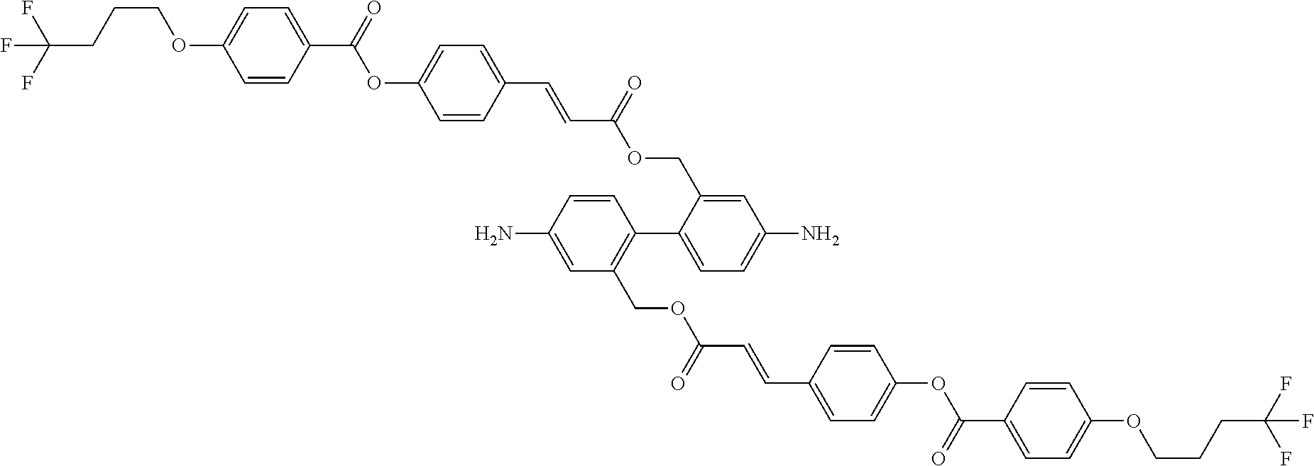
FC(F)(F)CCCOC1=CC=C(C(=O)OC2=CC=C(C=CC(=O)OCC3=CC(N)=CC=C3C3=C(COC(C=CC4=CC=C(OC(C5=CC=C(OCCCC(F)(F)F)C=C5)=O)C=C4)=O)C=C(N)C=C3)C=C2)C=C1
